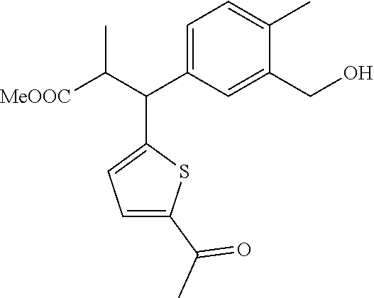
C1=C(C(C([MeOOC])C)C2=CC=C(C(C)=O)S2)C=C(CO)C(C)=C1
